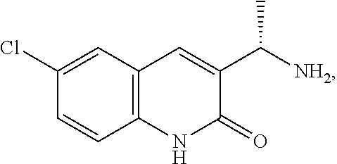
C1=CC2=C(C=C1Cl)C=C(C([NH2])C)C(=O)N2
